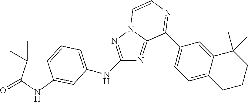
C12=CC=C(NC3=NN4C(=N3)C(C3=CC=C5C(=C3)C(C)(C)CCC5)=NC=C4)C=C1NC(=O)C2(C)C
